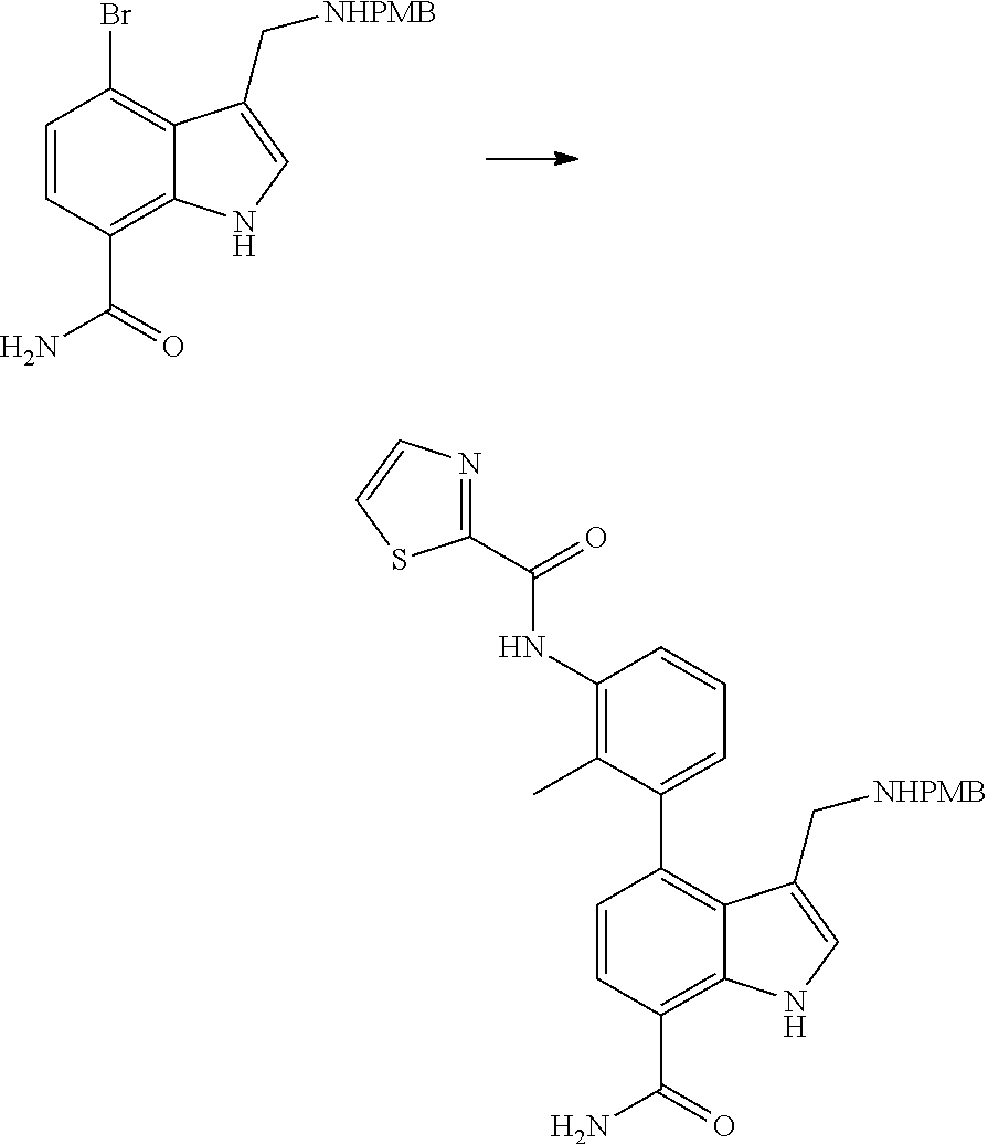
C1=CC(C(=O)N)=C2C(=C1Br)C(C[NHPMB])=CN2.C1(NC(C2=NC=CS2)=O)=C(C)C(C2=C3C(=C(C(=O)N)C=C2)NC=C3C[NHPMB])=CC=C1
